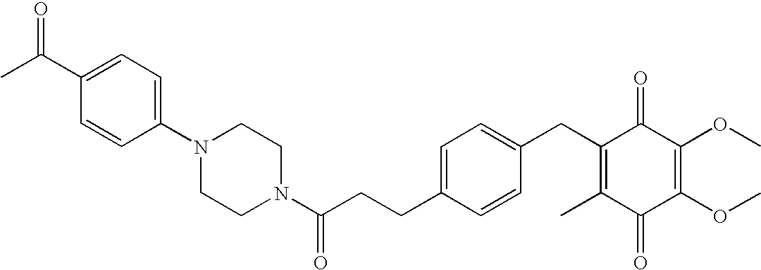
C1(=O)C(C)=C(CC2=CC=C(CCC(N3CCN(C4=CC=C(C(C)=O)C=C4)CC3)=O)C=C2)C(=O)C(OC)=C1OC
